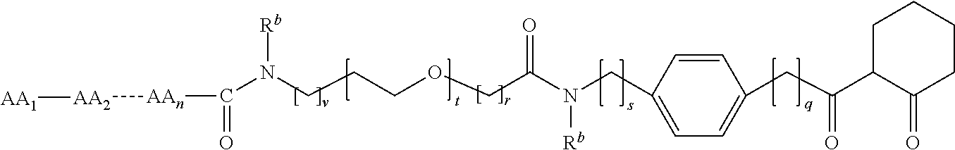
C1(CN(C(COCCCN([Rb])C(=O)[AAn][AA2][AA1])=O)[Rb])=CC=C(CC(C2C(=O)CCCC2)=O)C=C1
